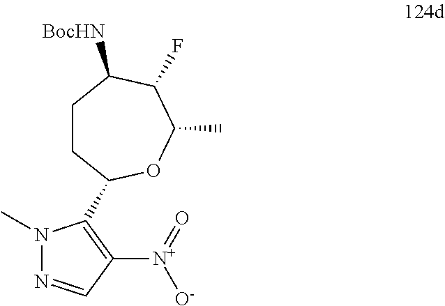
C1CC(C2=C([N+](=O)[O-])C=NN2C)OC(C)C(F)C1[BocHN]
